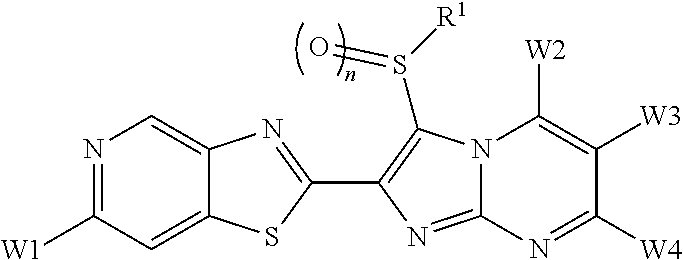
N1=C([W1])C=C2C(=C1)N=C(C1=C(S([R1])=O)N3C(=N1)N=C([W4])C([W3])=C3[W2])S2
